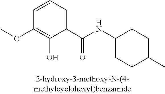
C1(C(NC2CCC(C)CC2)=O)=CC=CC(OC)=C1O
